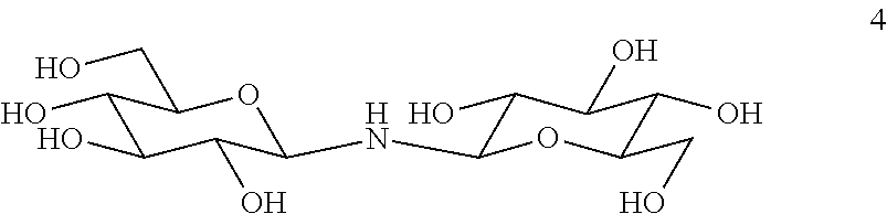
C1(O)C(O)C(O)C(NC2C(O)C(O)C(O)C(CO)O2)OC1CO
